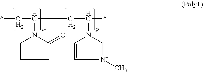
*CC(CC(*)N1C=[N+](C)C=C1)N1C(=O)CCC1
